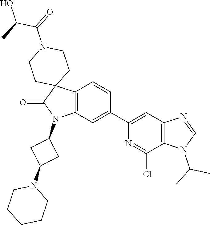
C12=C(C=C(C3=CC4=C(C(Cl)=N3)N(C(C)C)C=N4)C=C1)N(C1CC(N3CCCCC3)C1)C(=O)C21CCN(C(=O)C(C)O)CC1
